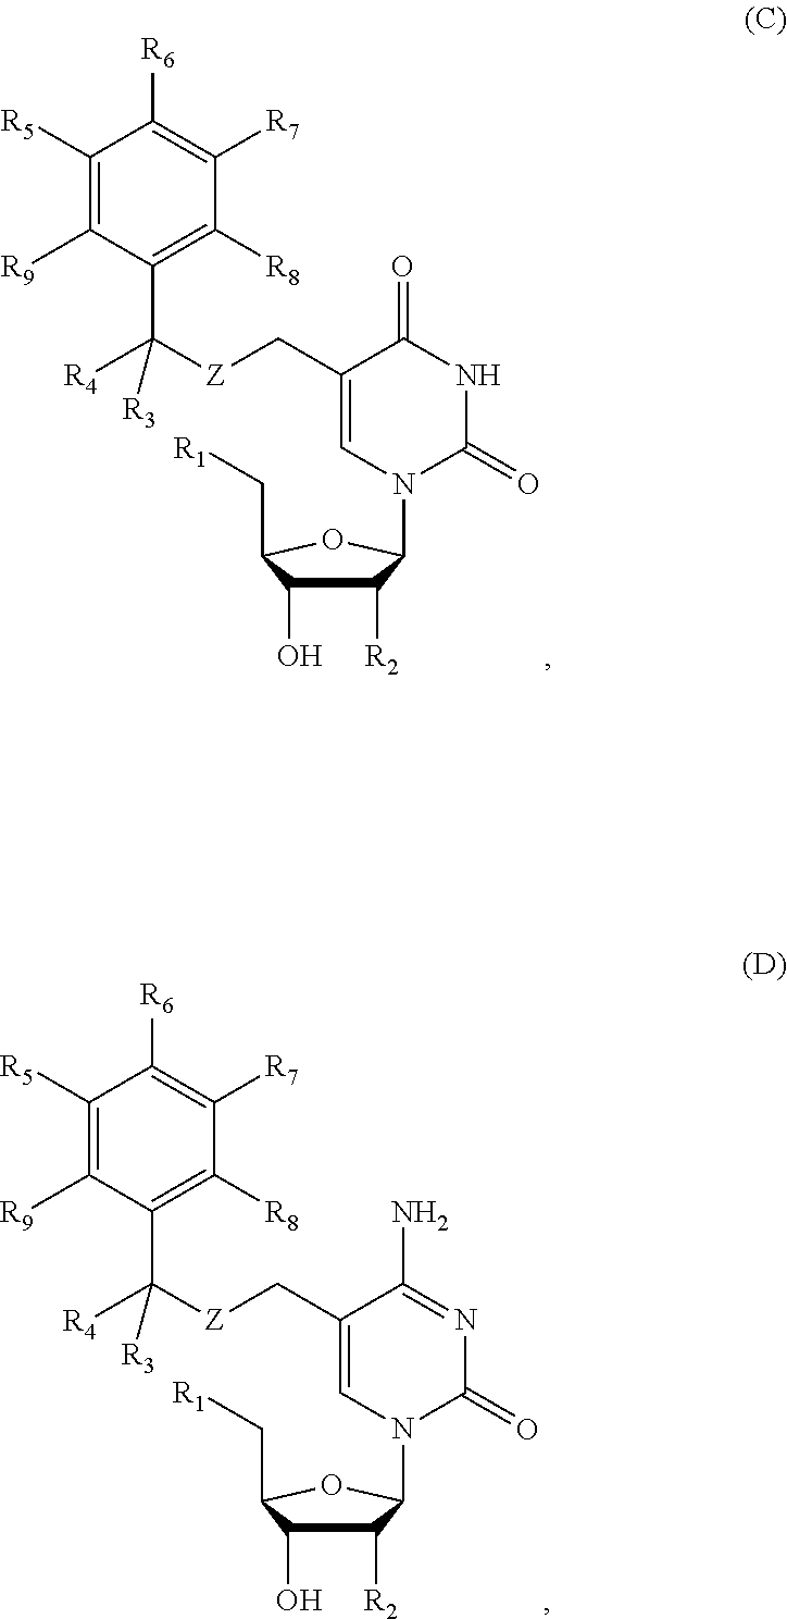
C1([R5])=C([R9])C(C([Z]CC2=CN(C3C([R2])C(O)C(C[R1])O3)C(=O)NC2=O)([R4])[R3])=C([R8])C([R7])=C1[R6].C1([R5])=C([R9])C(C([Z]CC2=CN(C3C([R2])C(O)C(C[R1])O3)C(=O)N=C2N)([R4])[R3])=C([R8])C([R7])=C1[R6]
